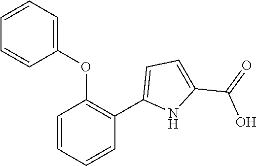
C1=CC=CC(C2=CC=C(C(=O)O)N2)=C1OC1=CC=CC=C1
